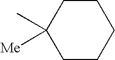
C1CCCCC1([Me])C
